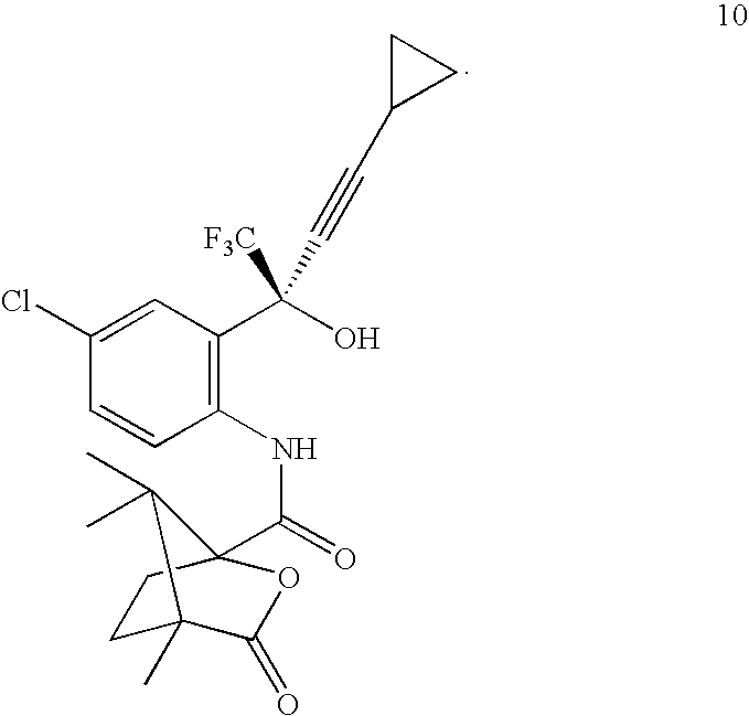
C1(NC(=O)C23OC(=O)C(C)(CC2)C3(C)C)=C(C([F3C])(O)C#CC2CC2)C=C(Cl)C=C1
